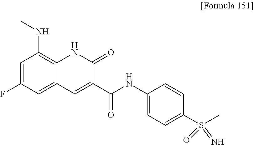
CNC1=C2C(=CC(F)=C1)C=C(C(NC1=CC=C(S(C)(=O)=N)C=C1)=O)C(=O)N2
